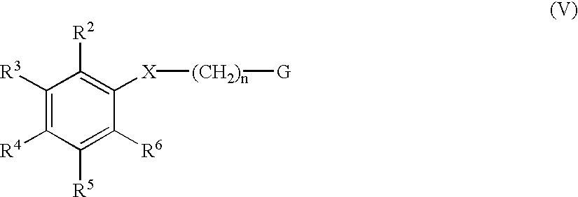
C1([R3])=C([R4])C([R5])=C([R6])C([X][(CH2)n][G])=C1[R2]
